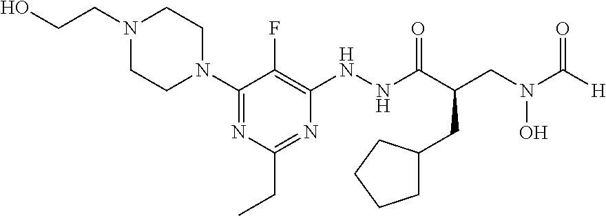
N1(C2=NC(CC)=NC(NNC(C(CN(O)C([H])=O)CC3CCCC3)=O)=C2F)CCN(CCO)CC1
